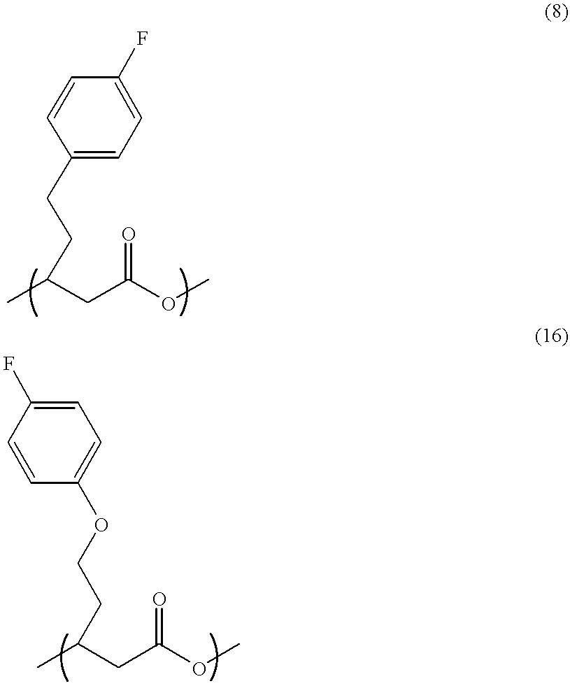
C1=CC(F)=CC=C1OCCC(C)CC(OC)=O.C(C)(CC(OC)=O)CCC1=CC=C(F)C=C1
